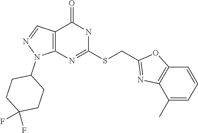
C12=C(N=C(SCC3=NC4=C(O3)C=CC=C4C)NC1=O)N(C1CCC(F)(F)CC1)N=C2
